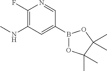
C1(F)=C(NC)C=C(B2OC(C)(C)C(C)(C)O2)C=N1
